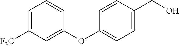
C1=C([F3C])C=C(OC2=CC=C(CO)C=C2)C=C1
